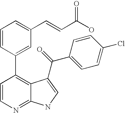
C1=CN=C2C(=C1C1=CC(C=CC(O)=O)=CC=C1)C(C(C1=CC=C(Cl)C=C1)=O)=CN2
